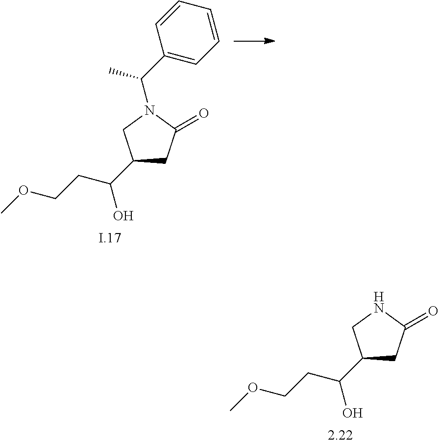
C1(C(O)CCOC)CC(=O)N(C(C)C2=CC=CC=C2)C1.C1(C(O)CCOC)CC(=O)NC1
